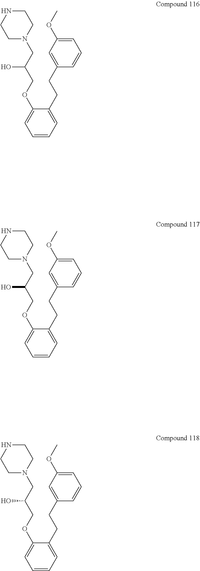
C1N(CC(COC2=CC=CC=C2CCC2=CC(OC)=CC=C2)O)CCNC1.C1N(CC(COC2=CC=CC=C2CCC2=CC(OC)=CC=C2)O)CCNC1.C1N(CC(COC2=CC=CC=C2CCC2=CC(OC)=CC=C2)O)CCNC1
